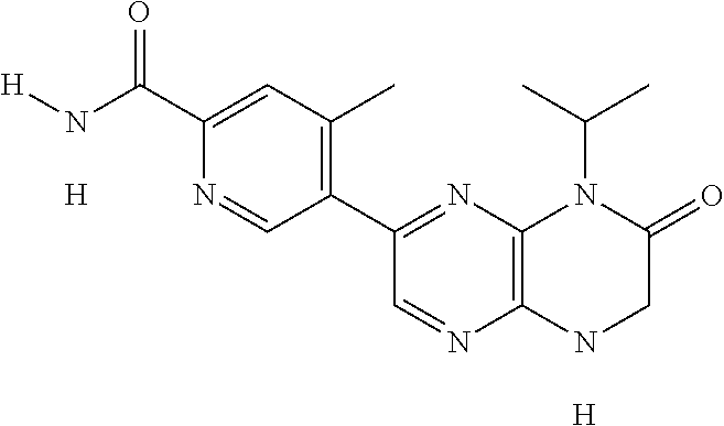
C1=NC2=C(N=C1C1=C(C)C=C(C(N[H])=O)N=C1)N(C(C)C)C(=O)CN2.[H].[H]
